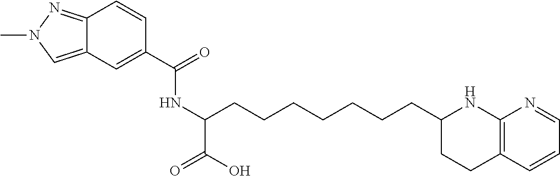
C(C1CCC2=C(N1)N=CC=C2)CCCCCCC(NC(C1=CC2=CN(C)N=C2C=C1)=O)C(O)=O
